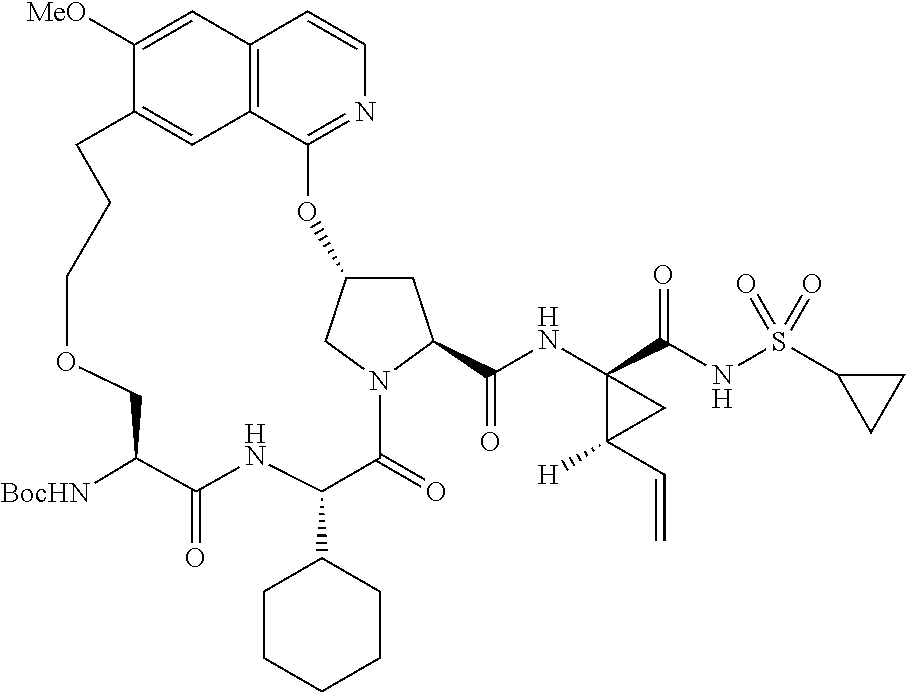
O1CC([BocHN])C(=O)NC(C2CCCCC2)C(=O)N2C(C(NC3(C(NS(C4CC4)(=O)=O)=O)C(C=C)([H])C3)=O)CC(C2)OC2=NC=CC3=C2C=C(C([MeO])=C3)CCC1
